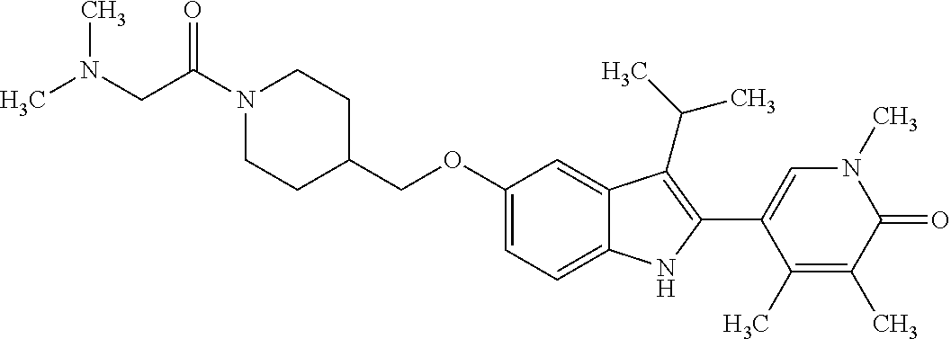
C(OC1=CC=C2C(=C1)C(C(C)C)=C(C1=CN(C)C(=O)C(C)=C1C)N2)C1CCN(C(CN(C)C)=O)CC1
